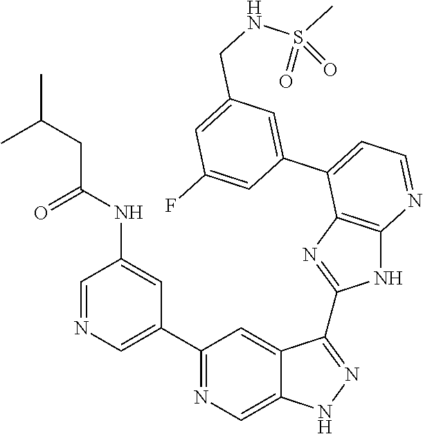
C1=NC=C(C2=NC=C3C(=C2)C(C2=NC4=C(N2)N=CC=C4C2=CC(CNS(C)(=O)=O)=CC(F)=C2)=NN3)C=C1NC(CC(C)C)=O
